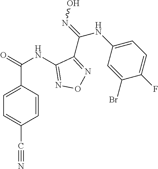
C1(NC(=O)C2=CC=C(C#N)C=C2)=NON=C1C(=NO)NC1=CC=C(F)C(Br)=C1
